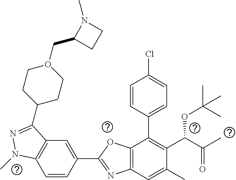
C1=CC(C2=NC3=C(O2)C(C2=CC=C(Cl)C=C2)=C(C(C(C)=O)OC(C)(C)C)C(C)=C3)=CC2=C1N(C)N=C2C1CCO(CC2CCN2C)CC1
